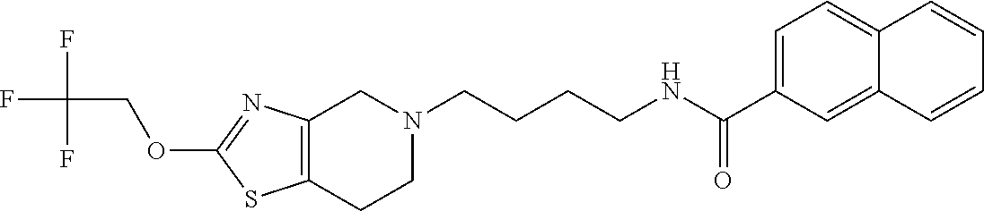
C12=C(CCN(CCCCNC(C3=CC=C4C(=C3)C=CC=C4)=O)C1)SC(OCC(F)(F)F)=N2
